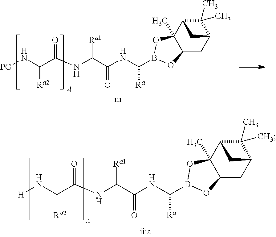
C1(C)(C)C2C3(C)C(CC1C2)OB(C(NC(C(NC(C(N[PG])[Ra2])=O)[Ra1])=O)[Ra])O3.C1(C)(C)C2C3(C)C(CC1C2)OB(C(NC(C(NC(C(N[H])[Ra2])=O)[Ra1])=O)[Ra])O3
